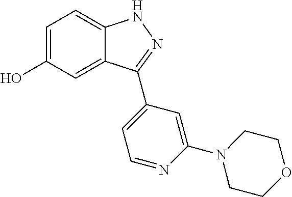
C1=C(O)C=C2C(=C1)NN=C2C1=CC=NC(N2CCOCC2)=C1
